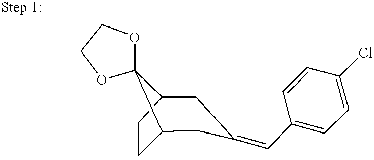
C12CCC(CC(=CC3=CC=C(Cl)C=C3)C1)C21OCCO1
